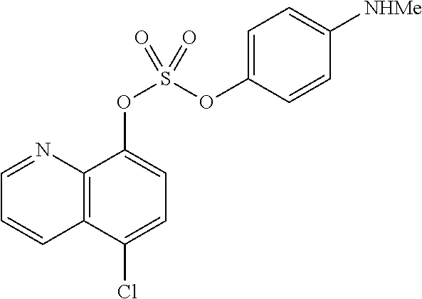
O(C1=CC=C(Cl)C2=C1N=CC=C2)S(OC1=CC=C([NHMe])C=C1)(=O)=O
